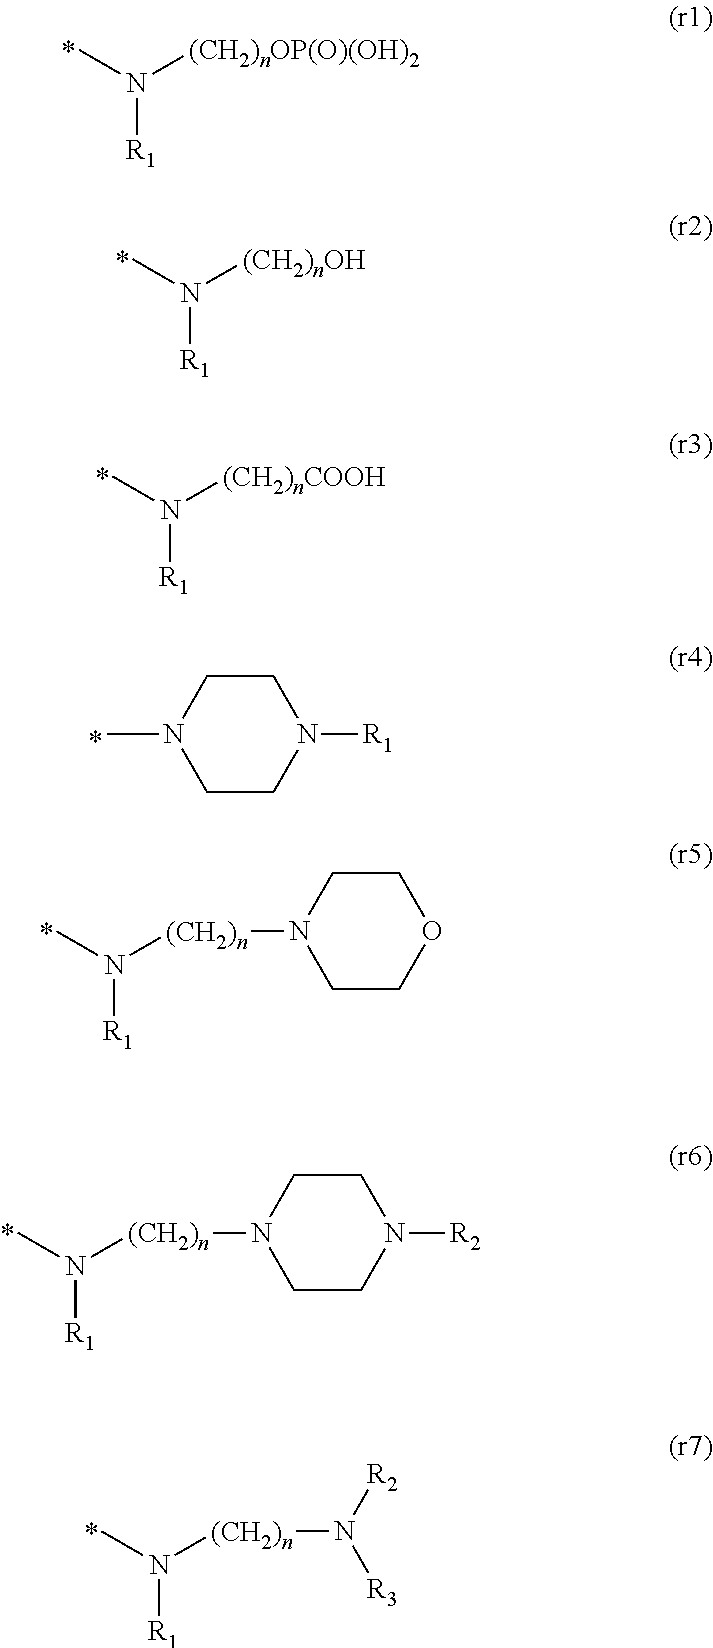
CN([(CH2)nOP(O)(OH)2])[R1].CN([(CH2)nOH])[R1].CN([(CH2)nCOOH])[R1].C1CN(C)CCN1[R1].CN([(CH2)n]N1CCOCC1)[R1].CN([(CH2)n]N1CCN([R2])CC1)[R1].CN([(CH2)n]N([R2])[R3])[R1]
